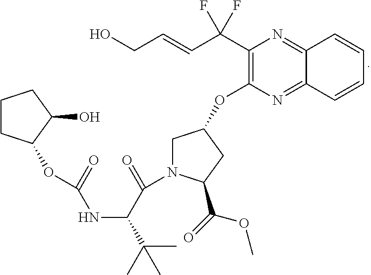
C(=CC(C1=C(OC2CN(C(=O)C(NC(=O)OC3CCCC3O)C(C)(C)C)C(C(=O)OC)C2)N=C2C(=N1)C=CC=C2)(F)F)CO
